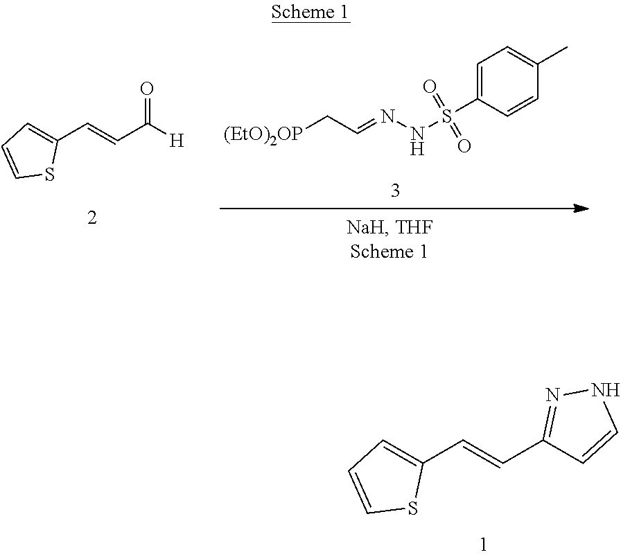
C1(C=CC2=NNC=C2)=CC=CS1.C1(C=CC([H])=O)=CC=CS1.C1=C(S(NN=CC[(EtO)2OP])(=O)=O)C=CC(C)=C1
